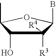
C1([R4])([R3])C(O)C(C)OC1B
